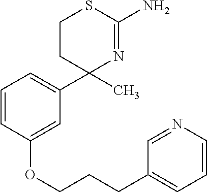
C1=CC(OCCCC2=CC=CN=C2)=CC(C2(C)N=C(N)SCC2)=C1
